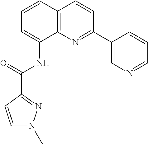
C1=CC2=C(C(NC(C3=NN(C)C=C3)=O)=C1)N=C(C1=CN=CC=C1)C=C2
